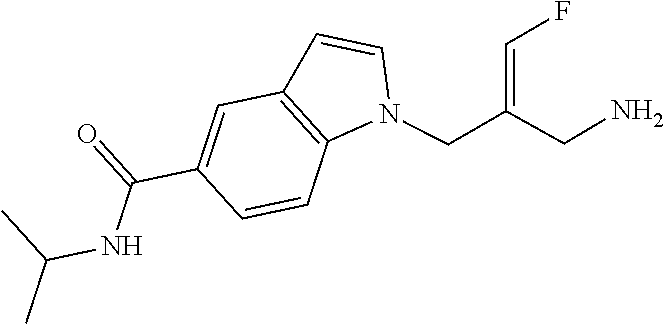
N1(CC(CN)=CF)C2=C(C=C1)C=C(C(=O)NC(C)C)C=C2
